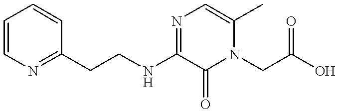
C1=CN=C(CCNC2=NC=C(C)N(CC(=O)O)C2=O)C=C1
